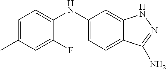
C1=C(C)C=C(F)C(NC2=CC=C3C(=C2)NN=C3N)=C1
